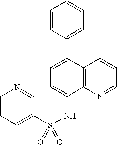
C1=CC=C(C2=CC=C(NS(=O)(C3=CC=CN=C3)=O)C3=C2C=CC=N3)C=C1
